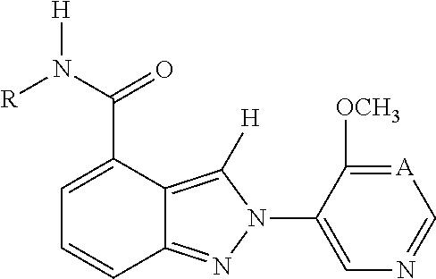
C12=NN(C3=CN=C[A]=C3[OCH3])C([H])=C1C(C(=O)N([R])[H])=CC=C2
